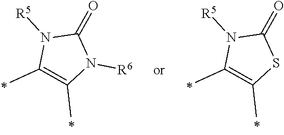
N1([R5])C(C)=C(C)N([R6])C1=O.N1([R5])C(C)=C(C)SC1=O
